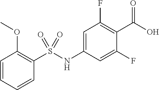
OC(=O)C1=C(F)C=C(NS(C2=C(OC)C=CC=C2)(=O)=O)C=C1F
